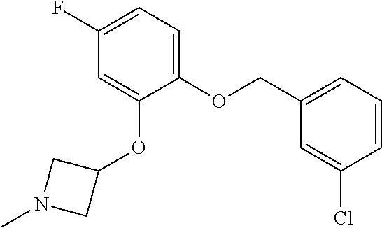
C(OC1=CC=C(F)C=C1OC1CN(C)C1)C1=CC=CC(Cl)=C1
